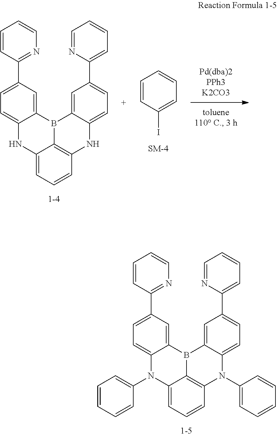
C1=C2C(=CC(C3=NC=CC=C3)=C1)B1C3=C(NC4=CC=C(C5=CC=CC=N5)C=C14)C=CC=C3N2.C1=CC(I)=CC=C1.C1=C2C(=CC(C3=NC=CC=C3)=C1)B1C3=C(N(C4=CC=CC=C4)C4=CC=C(C5=CC=CC=N5)C=C14)C=CC=C3N2C1=CC=CC=C1
